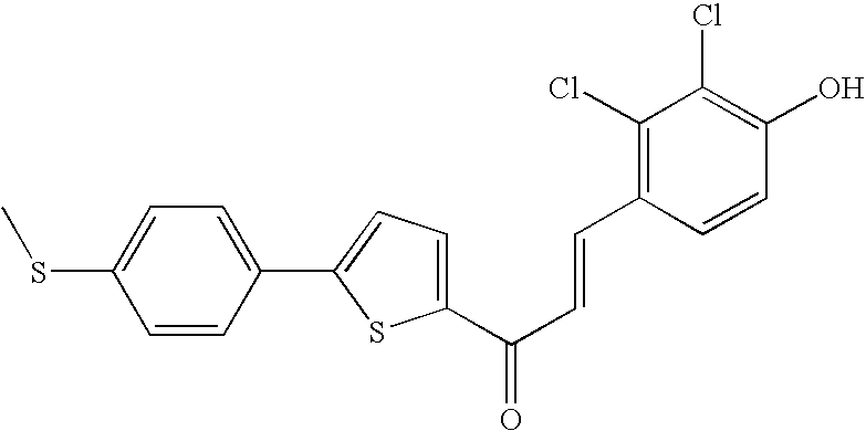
S(C1=CC=C(C2=CC=C(C(=O)C=CC3=C(Cl)C(Cl)=C(O)C=C3)S2)C=C1)C
